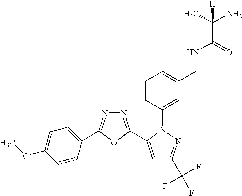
N1=C(C2=CC(C(F)(F)F)=NN2C2=CC(CNC(C(C)(N)[H])=O)=CC=C2)OC(C2=CC=C(OC)C=C2)=N1
